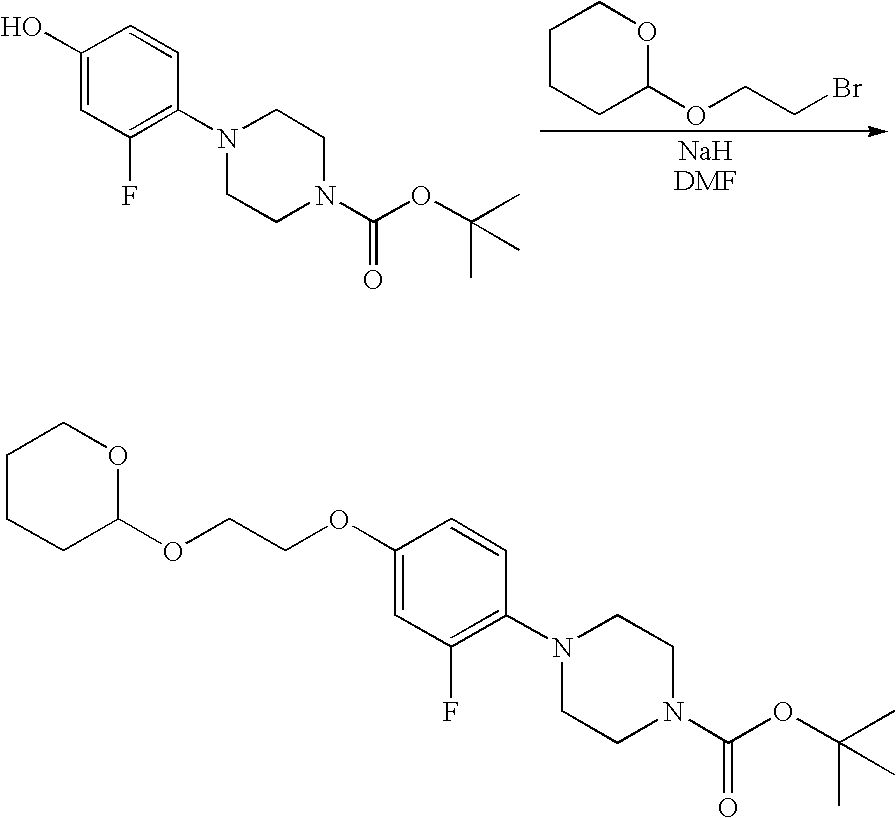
C1CN(C(OC(C)(C)C)=O)CCN1C1=C(F)C=C(O)C=C1.C1CCC(OCCBr)OC1.C1CN(C(OC(C)(C)C)=O)CCN1C1=C(F)C=C(OCCOC2OCCCC2)C=C1
